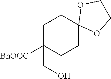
C1C(CO)([BnOOC])CCC2(C1)OCCO2
